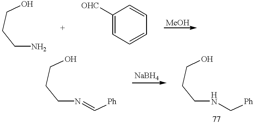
C1([OHC])=CC=CC=C1.C([Ph])NCCCO.C([Ph])=NCCCO.C(N)CCO
